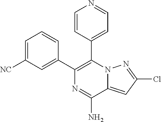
C1=CC(C2=C(C3=CC=NC=C3)N3C(=CC(Cl)=N3)C(N)=N2)=CC([NC])=C1
